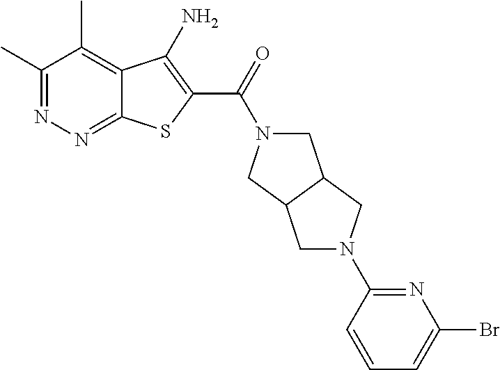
C1(C)=NN=C2C(=C1C)C(N)=C(C(=O)N1CC3C(C1)CN(C1=NC(Br)=CC=C1)C3)S2
